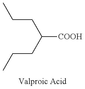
C([COOH])(CCC)CCC
